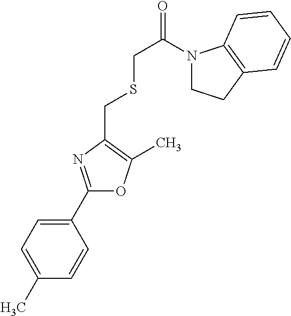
C1(C2=NC(CSCC(=O)N3CCC4=C3C=CC=C4)=C(C)O2)=CC=C(C)C=C1
